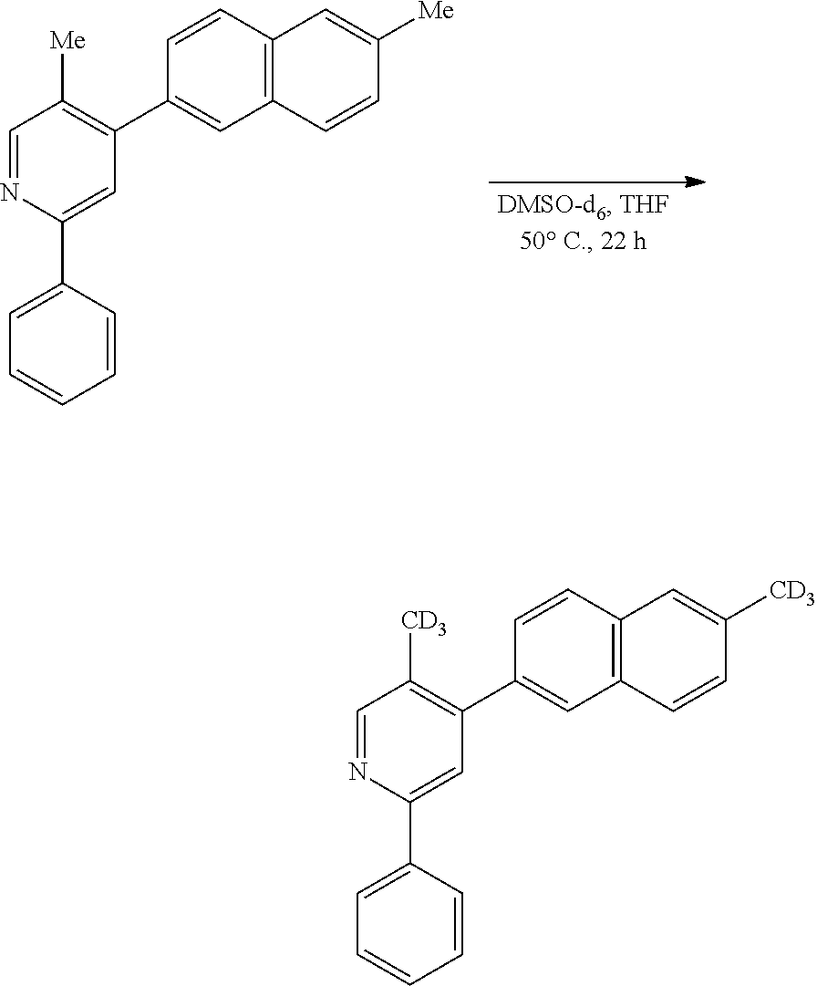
C1=NC(C2=CC=CC=C2)=CC(C2=CC3=C(C=C2)C=C([Me])C=C3)=C1[Me].C1=NC(C2=CC=CC=C2)=CC(C2=CC3=C(C=C2)C=C([CD3])C=C3)=C1[CD3]
